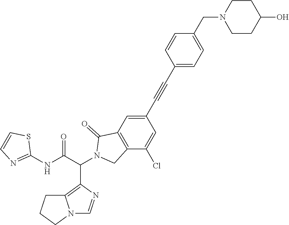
C1CC(O)CCN1CC1=CC=C(C#CC2=CC3=C(C(Cl)=C2)CN(C(C(NC2=NC=CS2)=O)C2=C4N(C=N2)CCC4)C3=O)C=C1
